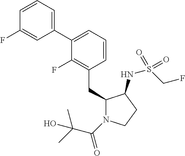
C1(C2=CC=CC(CC3N(C(C(C)(C)O)=O)CCC3NS(CF)(=O)=O)=C2F)=CC=CC(F)=C1
